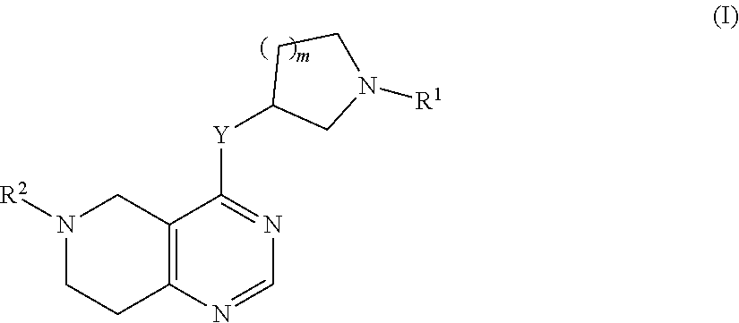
N1([R2])CCC2=C(C1)C([Y]C1CN([R1])CC1)=NC=N2
